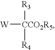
[W][CCO2R5]([R3])[R4]
